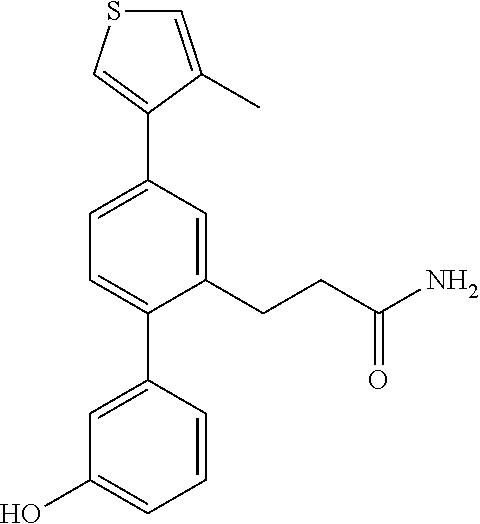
C1(CCC(N)=O)=CC(C2=CSC=C2C)=CC=C1C1=CC(O)=CC=C1
